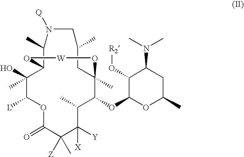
O1C(=O)C([Z])(C)C([Y])([X])C(C)C(OC2OC(C)CC(N(C)C)C2O[R2])C2(C)CC(C)CN([Q])C(C)C(C(C)(O)C1[L])O[W]O2
